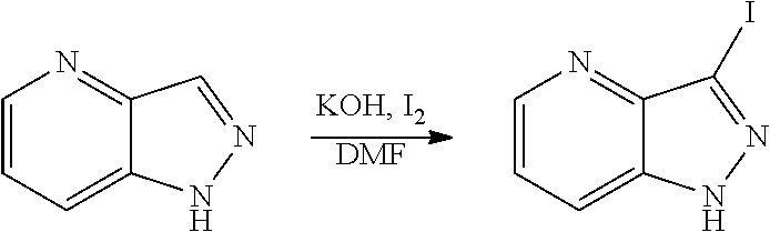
C1=CC=C2C(=N1)C=NN2.[DMF].C1=CC=C2C(=N1)C(I)=NN2
